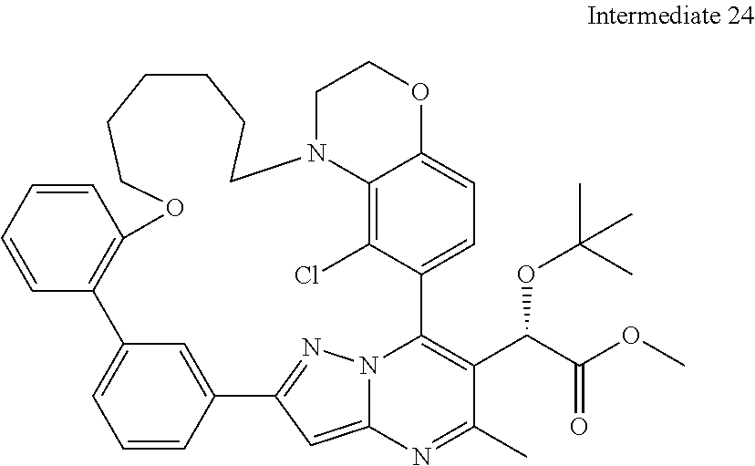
C1=CC2=CC(=C1)C1=C(C=CC=C1)OCCCCCCN1C3=C(Cl)C(=CC=C3OCC1)C1=C(C(C(OC)=O)OC(C)(C)C)C(C)=NC3=CC2=NN31
